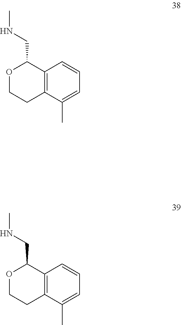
O1CCC2=C(C1CNC)C=CC=C2C.O1CCC2=C(C1CNC)C=CC=C2C
